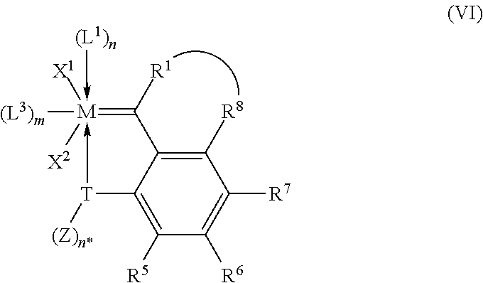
C1([R8])=C2C(=C([R5])C([R6])=C1[R7])[T]([(Z)n*])->[M]([X2])([X1])([(L3)m])(-[(L1)n])=C2[R1]
